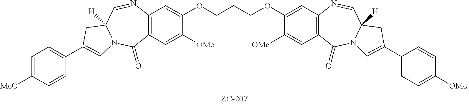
C1(OCCCOC2=CC3=C(C=C2[OMe])C(=O)N2C([H])(C=N3)CC(C3=CC=C([OMe])C=C3)=C2)=CC2=C(C=C1[OMe])C(=O)N1C([H])(C=N2)CC(C2=CC=C([MeO])C=C2)=C1
